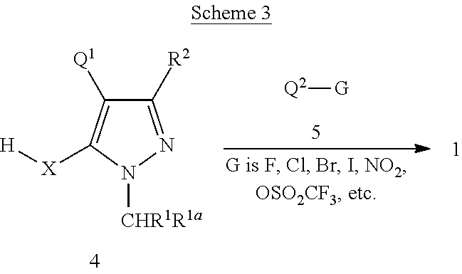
C1([R2])=NN([CHR1R1a])C([X][H])=C1[Q1].[Q2][G]
